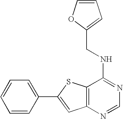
C1=C(C2=CC3=C(S2)C(NCC2=CC=CO2)=NC=N3)C=CC=C1
